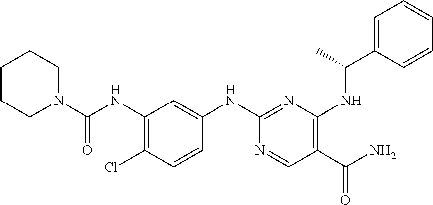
C1(NC(N2CCCCC2)=O)=C(Cl)C=CC(NC2=NC(NC(C3=CC=CC=C3)C)=C(C(N)=O)C=N2)=C1
